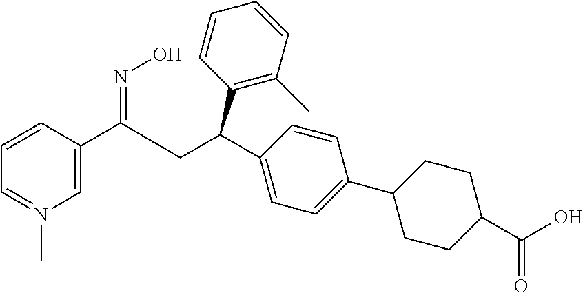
C1=CC(C(=NO)CC(C2=CC=C(C3CCC(C(O)=O)CC3)C=C2)C2=C(C)C=CC=C2)=CN(C)=C1
